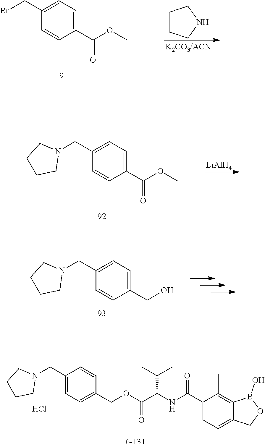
C1(C(OC)=O)=CC=C(CBr)C=C1.C1CCNC1.C1(C(OC)=O)=CC=C(CN2CCCC2)C=C1.[LiAlH4].C1(CO)=CC=C(CN2CCCC2)C=C1.C1(COC(C(NC(C2=CC=C3C(=C2C)B(O)OC3)=O)C(C)C)=O)=CC=C(CN2CCCC2)C=C1.Cl
